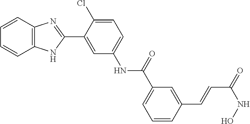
N(C1=CC=C(Cl)C(C2=NC3=C(N2)C=CC=C3)=C1)C(=O)C1=CC=CC(C=CC(=O)NO)=C1
